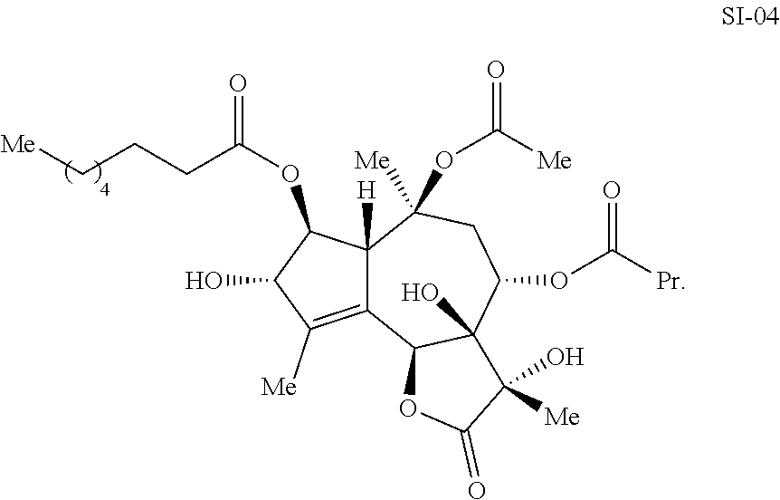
C12=C([Me])C(O)C(OC(CCC[Me])=O)C1([H])C(OC([Me])=O)([Me])CC(OC([Pr])=O)C1(O)C2OC(=O)C1([Me])O
